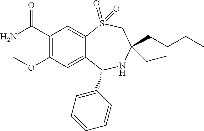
C1(C(N)=O)=C(OC)C=C2C(=C1)S(=O)(=O)CC(CCCC)(CC)NC2C1=CC=CC=C1
